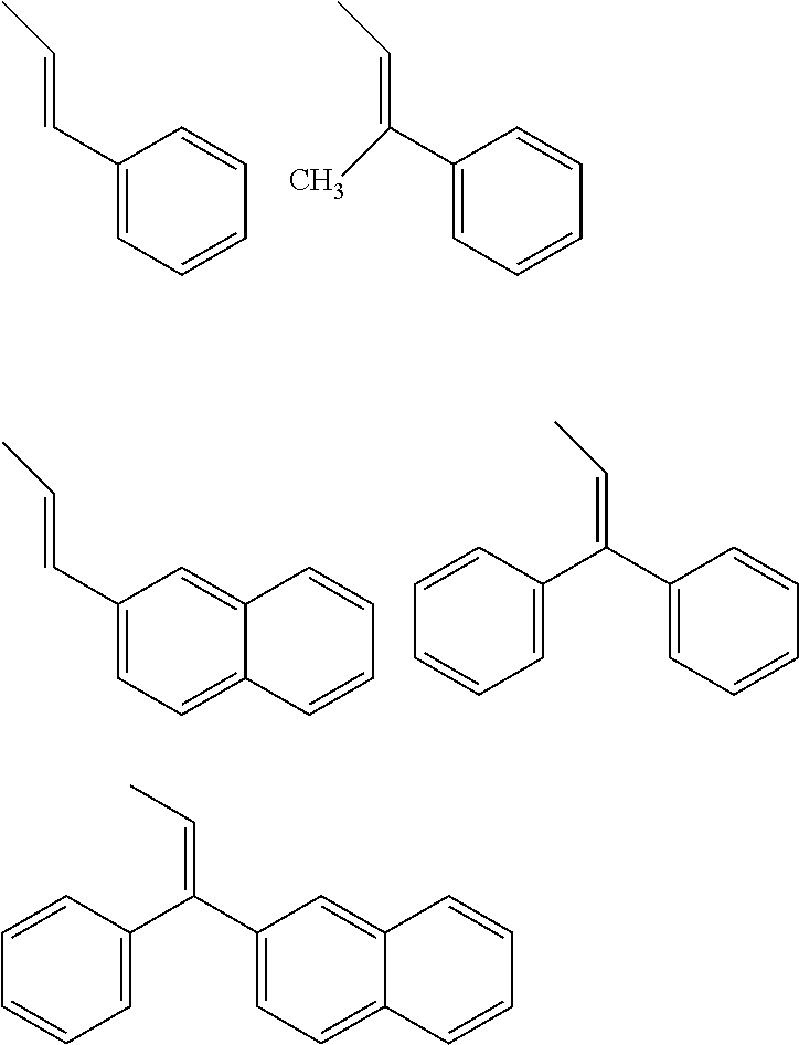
C1(C=CC)=CC=CC=C1.C1(C(=CC)C)=CC=CC=C1.C1(C=CC)=CC=C2C(=C1)C=CC=C2.C1=CC=C(C(=CC)C2=CC=CC=C2)C=C1.C1=CC=C(C(=CC)C2=CC=C3C(=C2)C=CC=C3)C=C1
